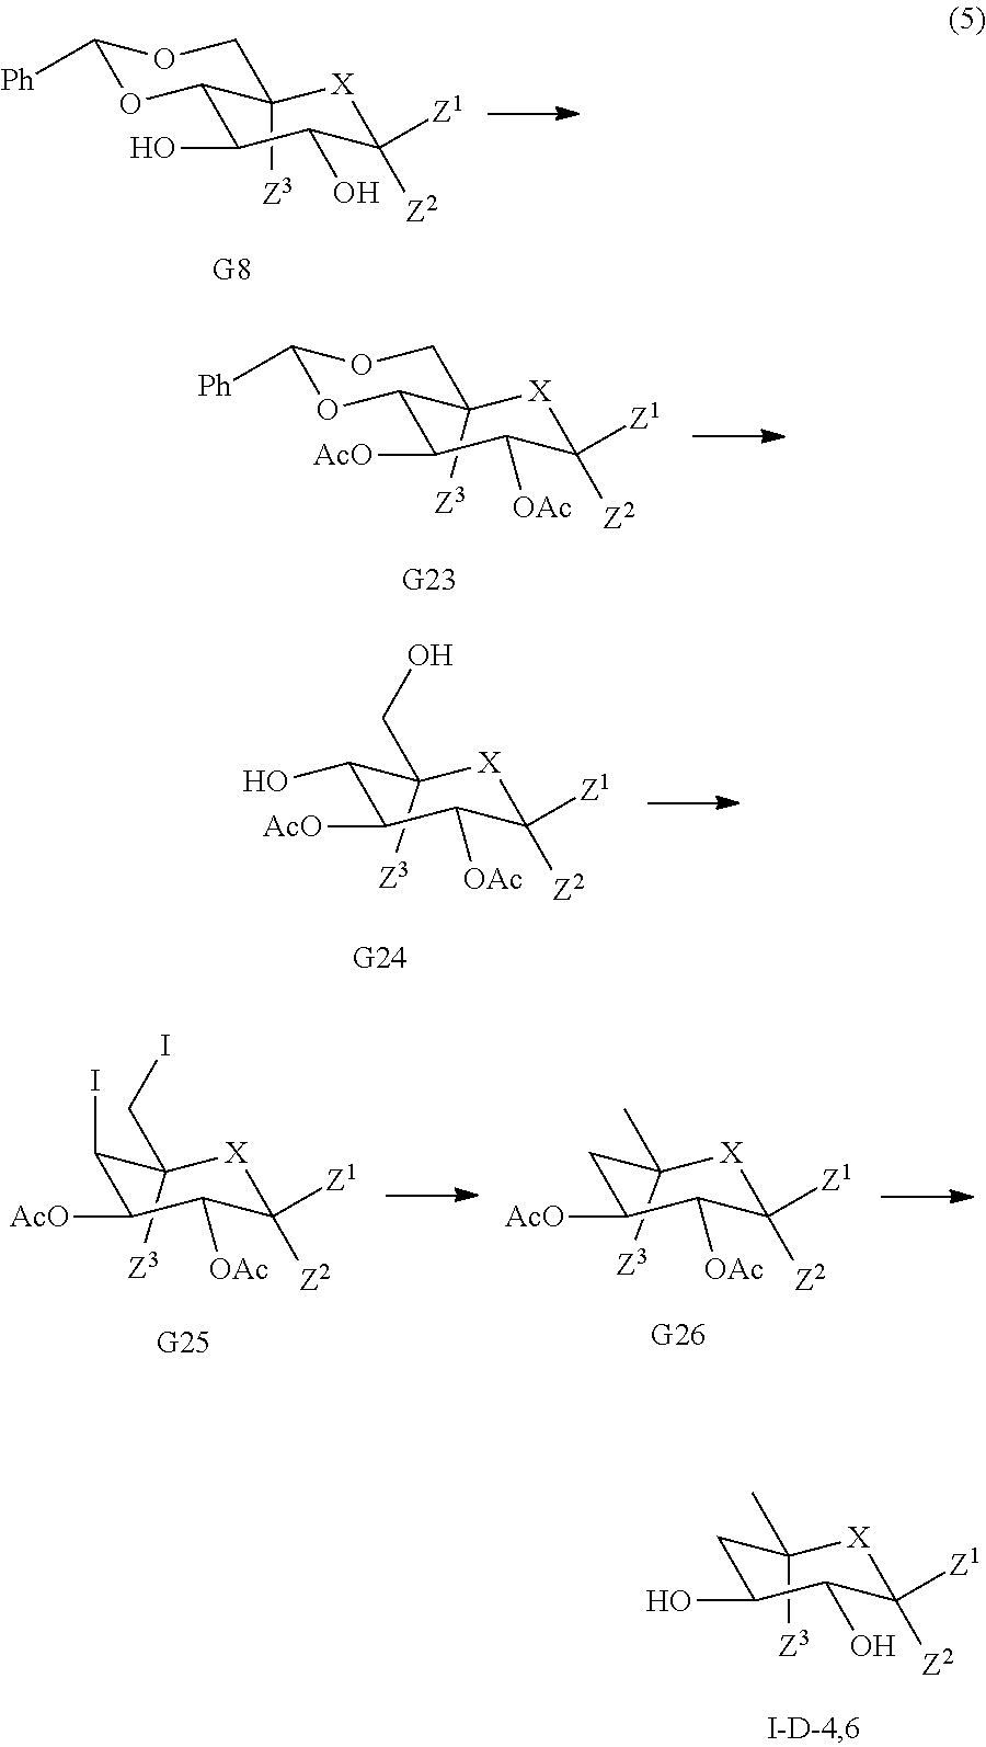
C1(O)C(O)C([Z1])([Z2])[X]C2([Z3])C1OC([Ph])OC2.C1([AcO])C([OAc])C([Z1])([Z2])[X]C2([Z3])C1OC([Ph])OC2.C1([AcO])C([OAc])C([Z1])([Z2])[X]C([Z3])(CO)C1O.C1([AcO])C([OAc])C([Z1])([Z2])[X]C([Z3])(C)C1.C1([AcO])C([OAc])C([Z1])([Z2])[X]C([Z3])(CI)C1I.C1(O)C(O)C([Z1])([Z2])[X]C([Z3])(C)C1
